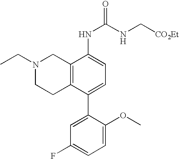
N1(CC)CCC2=C(C1)C(NC(=O)NC[CO2Et])=CC=C2C1=CC(F)=CC=C1OC
